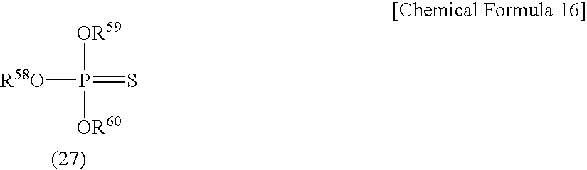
[OR59]P(=S)([R58O])[OR60]
